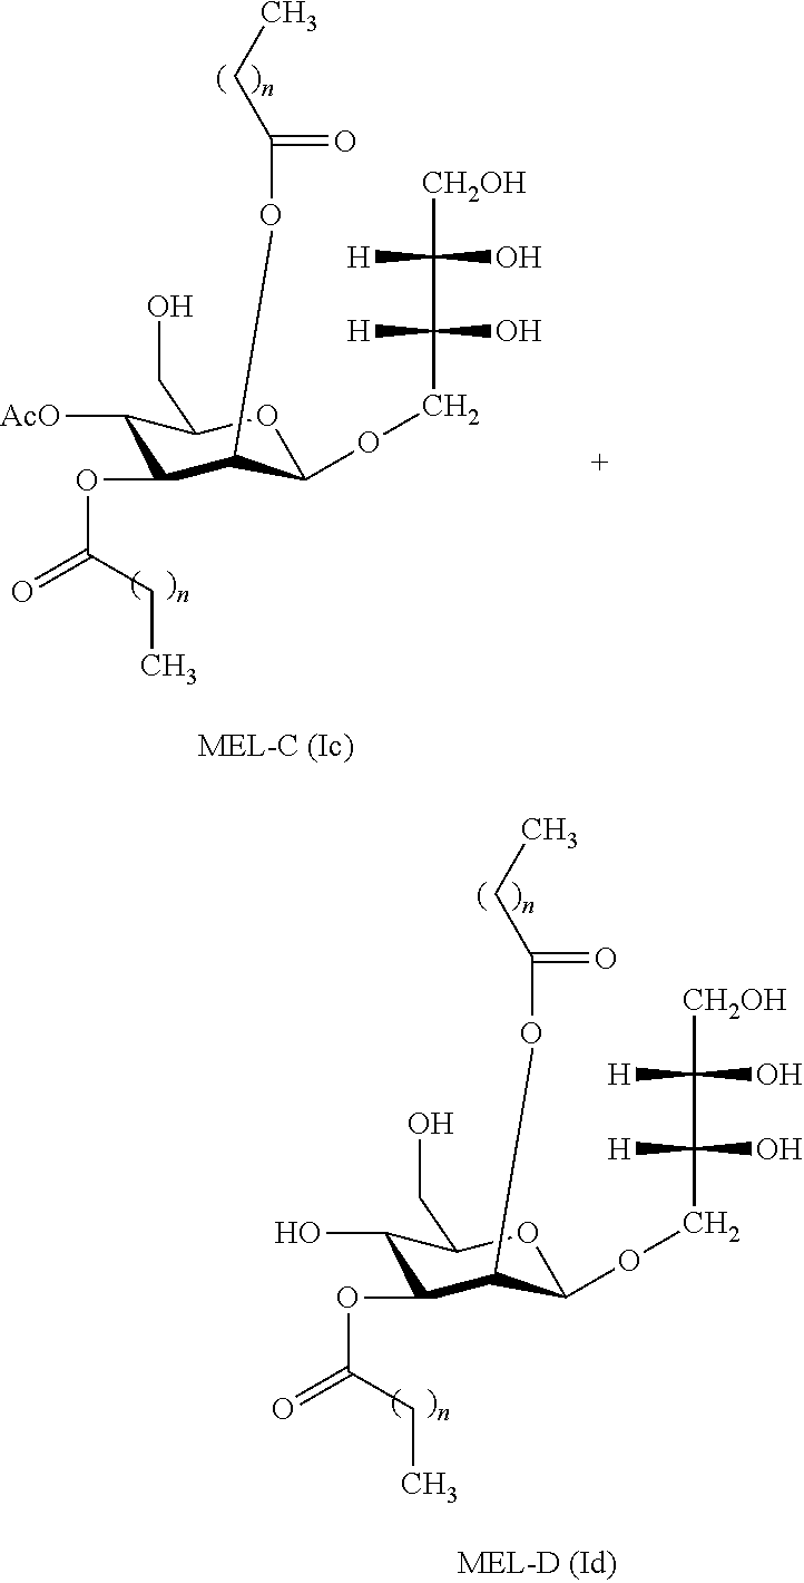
C1([AcO])C(OC(=O)CC)C(OC(CC)=O)C(OCC([H])(O)C([H])(O)[CH2OH])OC1CO.C1(O)C(OC(=O)CC)C(OC(CC)=O)C(OCC([H])(O)C([H])(O)[CH2OH])OC1CO
